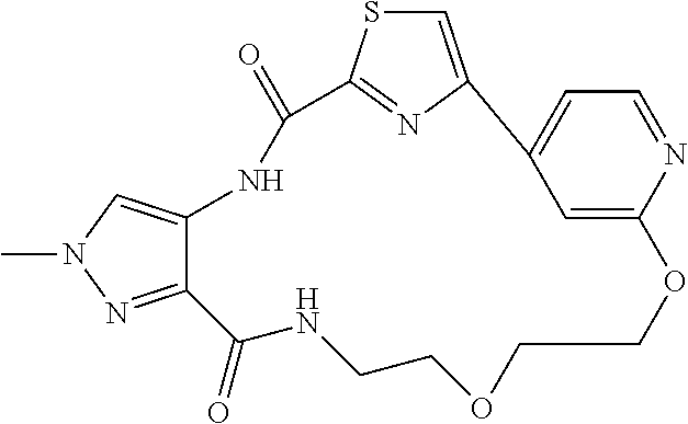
CN1N=C2C(=C1)NC(=O)C1=NC(=CS1)C1=CC=NC(=C1)OCCOCCNC2=O
